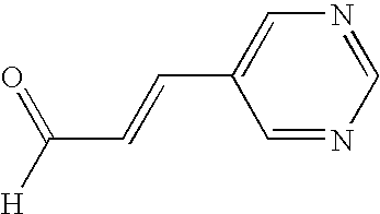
C1=NC=C(C=CC([H])=O)C=N1
